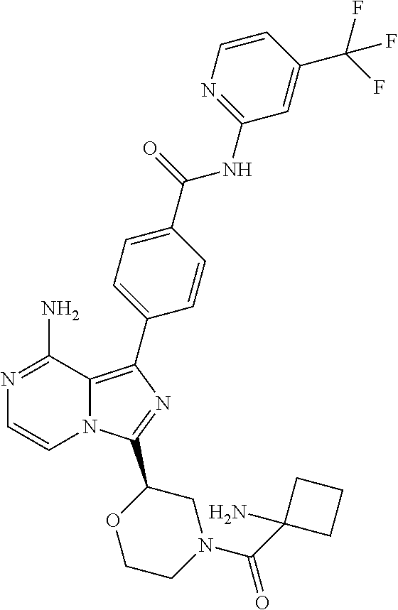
N1=C(N)C2=C(C3=CC=C(C(=O)NC4=NC=CC(C(F)(F)F)=C4)C=C3)N=C(C3OCCN(C(=O)C4(N)CCC4)C3)N2C=C1
